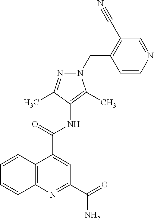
C12=C(N=C(C(=O)N)C=C1C(=O)NC1=C(C)N(CC3=C(C#N)C=NC=C3)N=C1C)C=CC=C2
